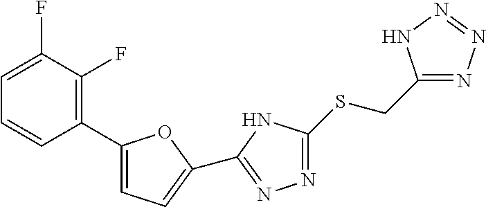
C1=C(F)C(F)=C(C2=CC=C(C3=NN=C(SCC4=NN=NN4)N3)O2)C=C1
